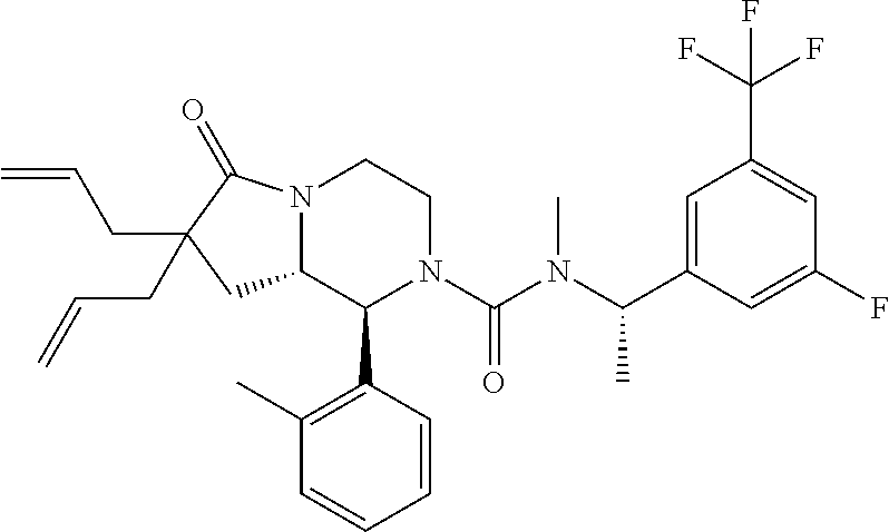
C1=C(C(N(C)C(N2CCN3C(C2C2=C(C)C=CC=C2)CC(CC=C)(CC=C)C3=O)=O)C)C=C(F)C=C1C(F)(F)F
